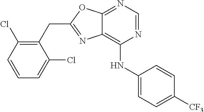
C1(CC2=NC3=C(NC4=CC=C([CF3])C=C4)N=CN=C3O2)=C(Cl)C=CC=C1Cl
